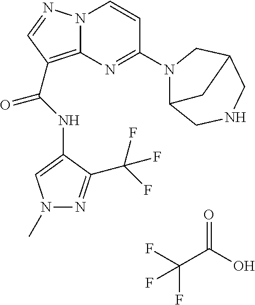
FC(C(O)=O)(F)F.N(C(=O)C1=C2N(N=C1)C=CC(N1C3CNCC(C1)C3)=N2)C1=CN(C)N=C1C(F)(F)F
